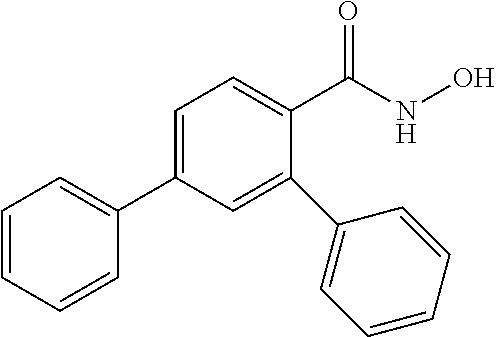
C1=C(C2=CC=CC=C2)C=C(C2=CC=CC=C2)C(C(NO)=O)=C1
